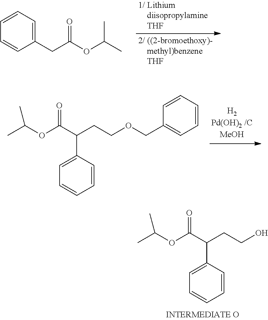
OCCC(C(OC(C)C)=O)C1=CC=CC=C1.C1(CC(OC(C)C)=O)=CC=CC=C1.C1=CC=CC(COCCC(C(OC(C)C)=O)C2=CC=CC=C2)=C1
